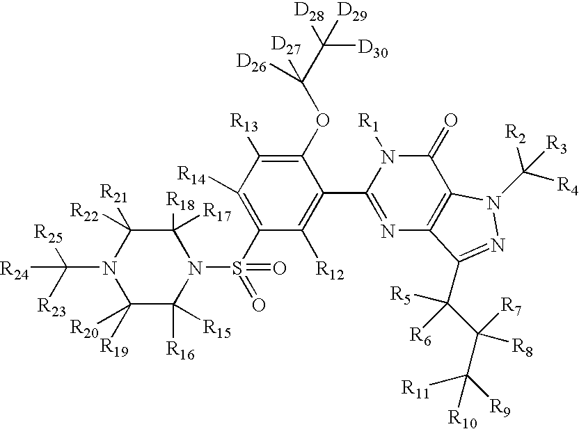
C1([R17])([R18])C([R22])([R21])N(C([R23])([R25])[R24])C([R20])([R19])C([R16])([R15])N1S(C1=C([R14])C([R13])=C(OC(C([D28])([D30])[D29])([D27])[D26])C(C2=NC3=C(C(=O)N2[R1])N(C([R4])([R2])[R3])N=C3C(C(C([R9])([R11])[R10])([R7])[R8])([R5])[R6])=C1[R12])(=O)=O
